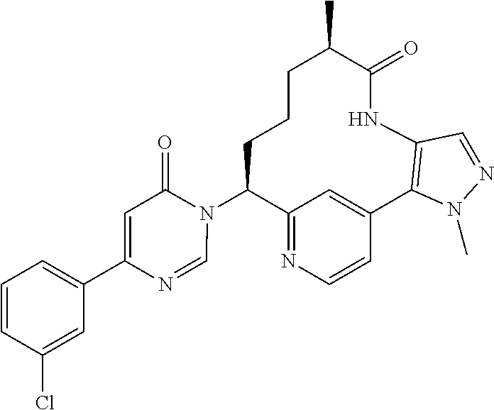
C12=NC=CC(=C1)C1=C(NC(=O)C(C)CCCC2N2C(=O)C=C(C3=CC=CC(Cl)=C3)N=C2)C=NN1C
